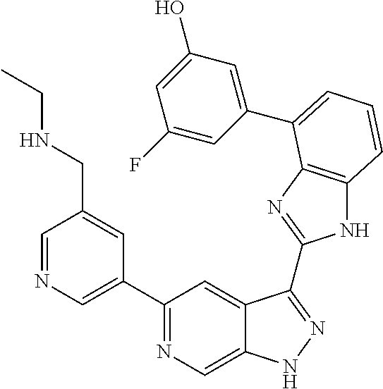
C1(C2=NC=C3C(=C2)C(C2=NC4=C(N2)C=CC=C4C2=CC(O)=CC(F)=C2)=NN3)=CN=CC(CNCC)=C1
